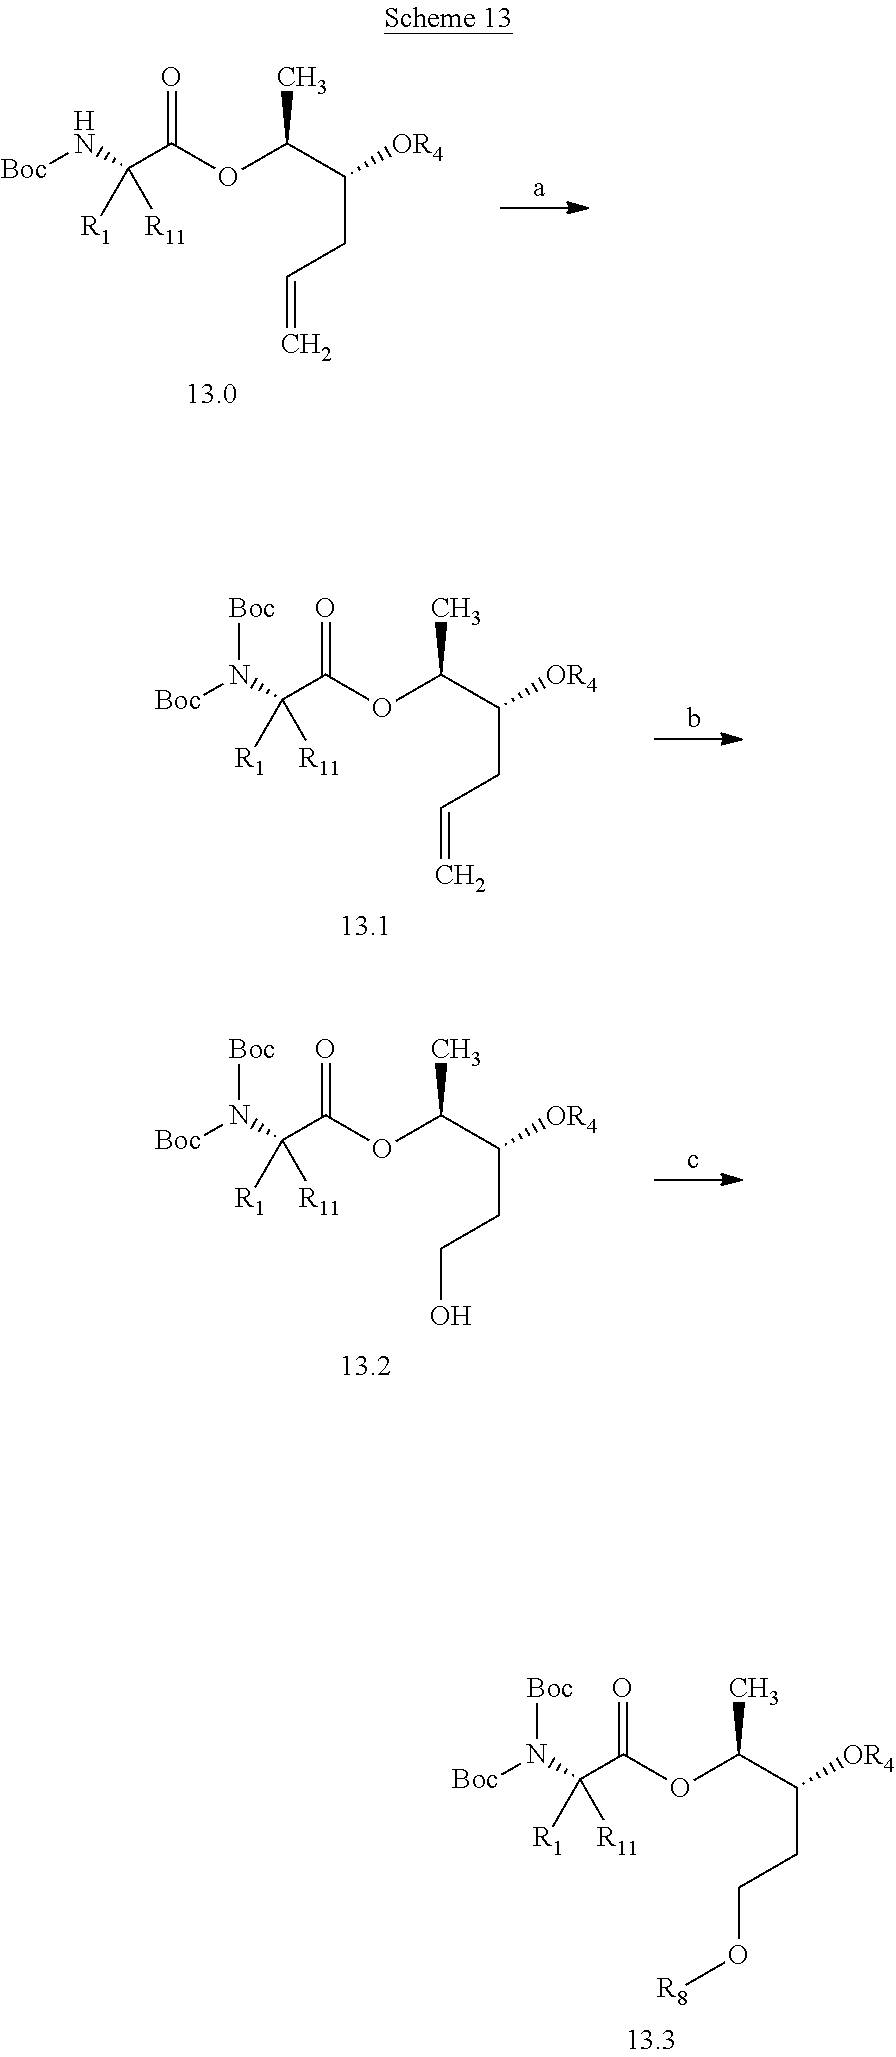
[Boc]N(C(C(OC(C([OR4])CCO[R8])C)=O)([R1])[R11])[Boc].[Boc]NC(C(OC(C([OR4])CC=C)C)=O)([R1])[R11].[Boc]N(C(C(OC(C([OR4])CC=C)C)=O)([R1])[R11])[Boc].[Boc]N(C(C(OC(C([OR4])CCO)C)=O)([R1])[R11])[Boc]
